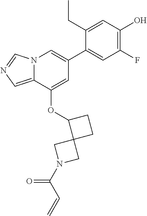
C1(CC)=CC(O)=C(F)C=C1C1=CN2C(=CN=C2)C(OC2C3(CC2)CN(C(C=C)=O)C3)=C1
